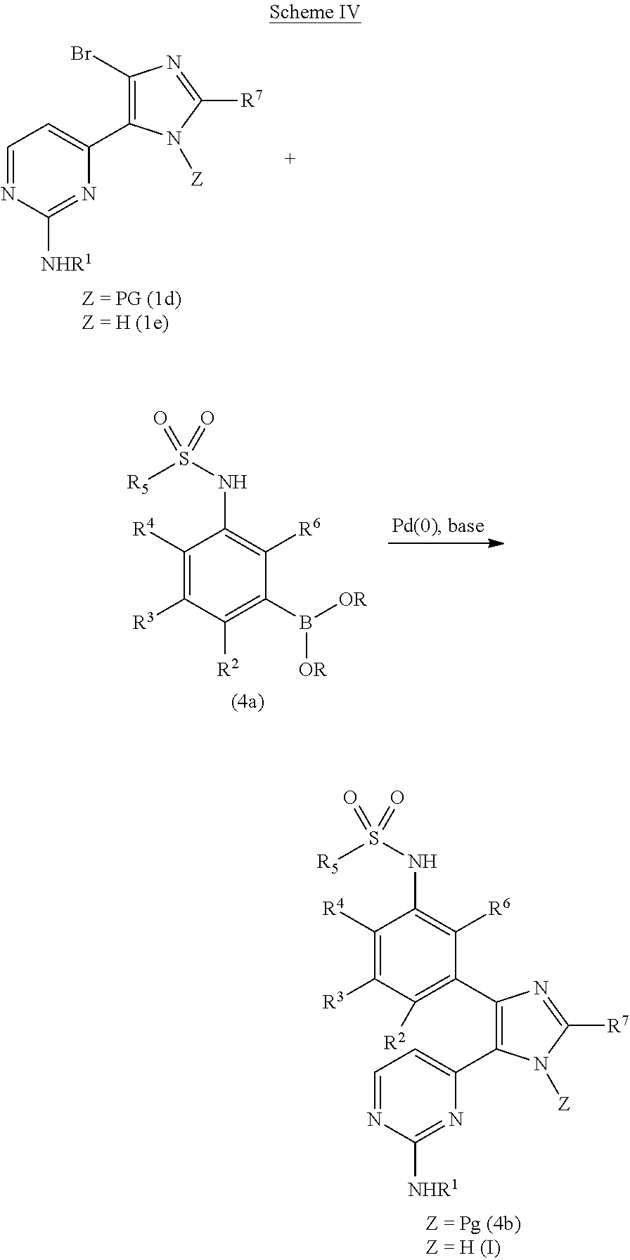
C1(Br)=C(C2=CC=NC([NHR1])=N2)N([Z])C([R7])=N1.C1([R4])=C([R3])C([R2])=C(B([OR])[OR])C([R6])=C1NS([R5])(=O)=O.C1([R4])=C([R3])C([R2])=C(C2=C(C3=CC=NC([NHR1])=N3)N([Z])C([R7])=N2)C([R6])=C1NS([R5])(=O)=O
